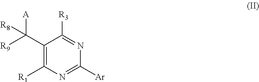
C1(C([A])([R8])[R9])=C([R1])N=C([Ar])N=C1[R3]
